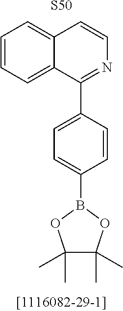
[S50].C1(C2=CC=C(B3OC(C)(C)C(C)(C)O3)C=C2)=NC=CC2=CC=CC=C12
